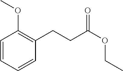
C1=CC=CC(CCC(OCC)=O)=C1OC
